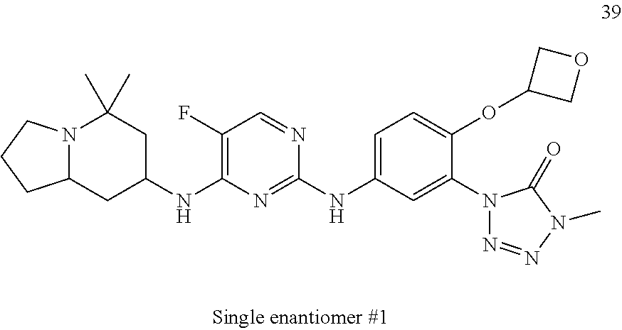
N12C(CC(NC3=C(F)C=NC(NC4=CC=C(OC5COC5)C(N5N=NN(C)C5=O)=C4)=N3)CC1(C)C)CCC2
